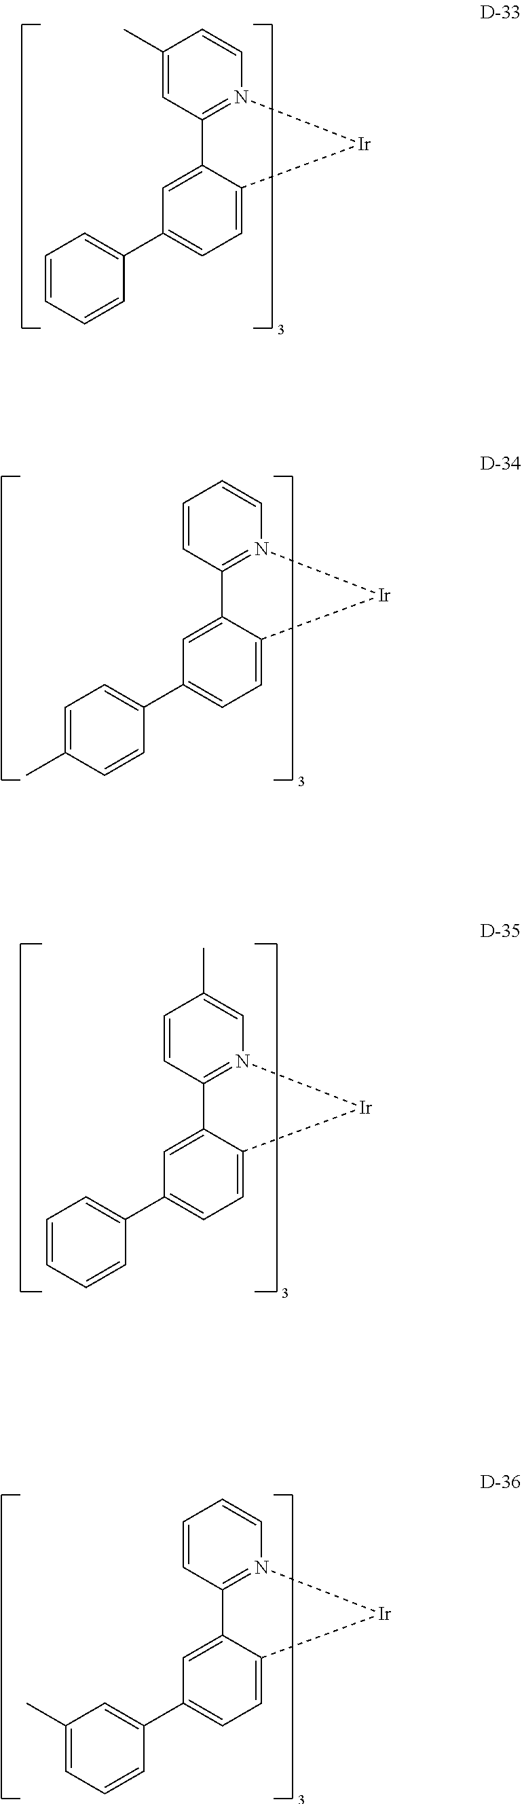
C1=CN2=C(C=C1C)C1=CC(C3=CC=CC=C3)=CC=C1[Ir]2.C1=CN2=C(C=C1)C1=CC(C3=CC=C(C)C=C3)=CC=C1[Ir]2.C1=CN2=C(C=C1)C1=CC(C3=CC(C)=CC=C3)=CC=C1[Ir]2.C1(C)=CN2=C(C=C1)C1=CC(C3=CC=CC=C3)=CC=C1[Ir]2
